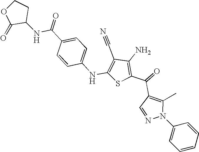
C1(N)=C(C(=O)C2=C(C)N(C3=CC=CC=C3)N=C2)SC(NC2=CC=C(C(=O)NC3CCOC3=O)C=C2)=C1C#N
